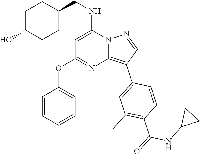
C(NC1=CC(OC2=CC=CC=C2)=NC2=C(C3=CC(C)=C(C(NC4CC4)=O)C=C3)C=NN12)C1CCC(O)CC1
